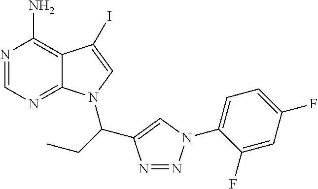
N1=CN=C2C(=C1N)C(I)=CN2C(C1=CN(C2=CC=C(F)C=C2F)N=N1)CC
